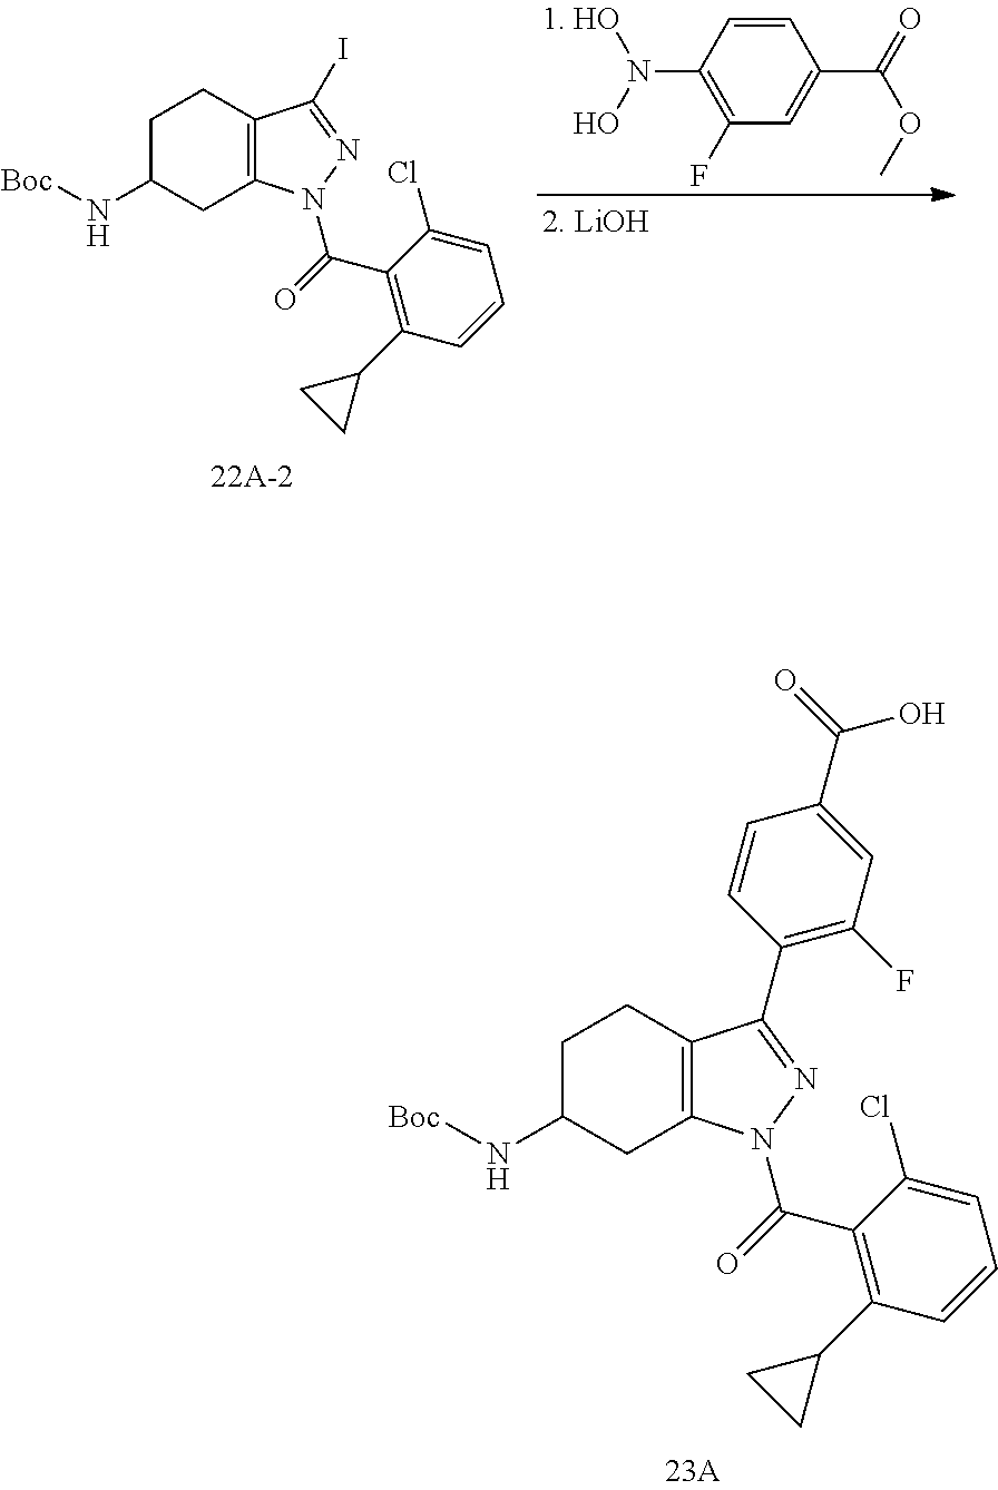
C1=CC(N(O)O)=C(F)C=C1C(=O)OC.C12=C(CCC(N[Boc])C1)C(I)=NN2C(=O)C1=C(C2CC2)C=CC=C1Cl.C12=C(CCC(N[Boc])C1)C(C1=C(F)C=C(C(=O)O)C=C1)=NN2C(=O)C1=C(C2CC2)C=CC=C1Cl
